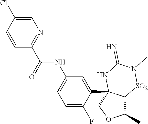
C1(C)C2C(C3=CC(NC(C4=NC=C(Cl)C=C4)=O)=CC=C3F)(CO1)NC(=N)N(C)[SO2]2
